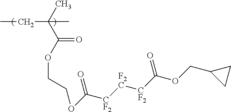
CCC(C)(C)C(OCCOC([CF2][F2C][CF2]C(OCC1CC1)=O)=O)=O
